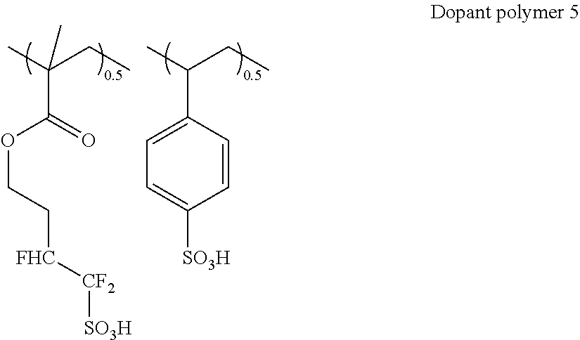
CC(CC)(C)C(=O)OCC[FHC][CF2][SO3H].CC(CC)C1=CC=C([SO3H])C=C1
